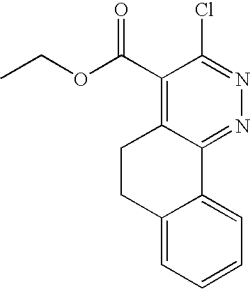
C1(C(=O)OCC)=C2C(=NN=C1Cl)C1=CC=CC=C1CC2
